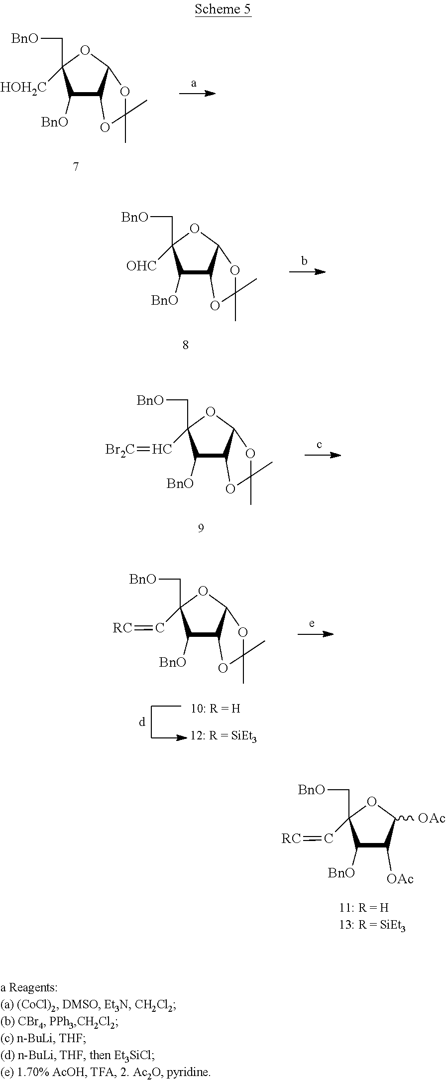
C1([BnO])C2C(OC1([HOH2C])C[BnO])OC(C)(C)O2.C1([BnO])C2C(OC1([OHC])C[BnO])OC(C)(C)O2.C1([BnO])C2C(OC1(C=[Br2C])C[BnO])OC(C)(C)O2.C1([BnO])C2C(OC1(C=[RC])C[BnO])OC(C)(C)O2.C1([BnO])C([OAc])C([OAc])OC1(C=[RC])C[BnO]
